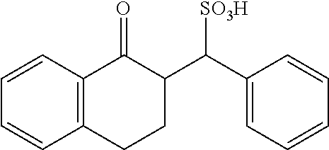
C12=C(CCC(C(C3=CC=CC=C3)[SO3H])C1=O)C=CC=C2
